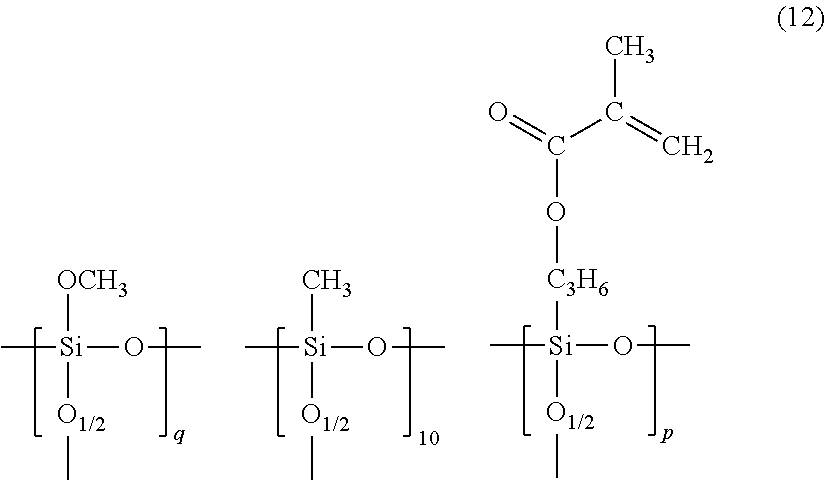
[Si](C)(OC)([OCH3])[O1/2]C.[Si](C)(OC)(C)[O1/2]C.[Si](C)(OC)([C3H6]OC(C(=C)C)=O)[O1/2]C
